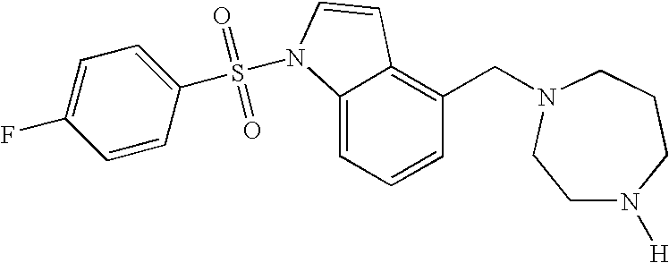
C1=CC=C2C(=C1CN1CCCN([H])CC1)C=CN2S(C1=CC=C(F)C=C1)(=O)=O
